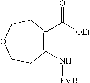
C1(C([OEt])=O)=C(N[PMB])CCOCC1
